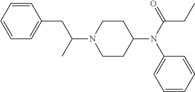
C1=CC=CC=C1CC(N1CCC(N(C2=CC=CC=C2)C(CC)=O)CC1)C
